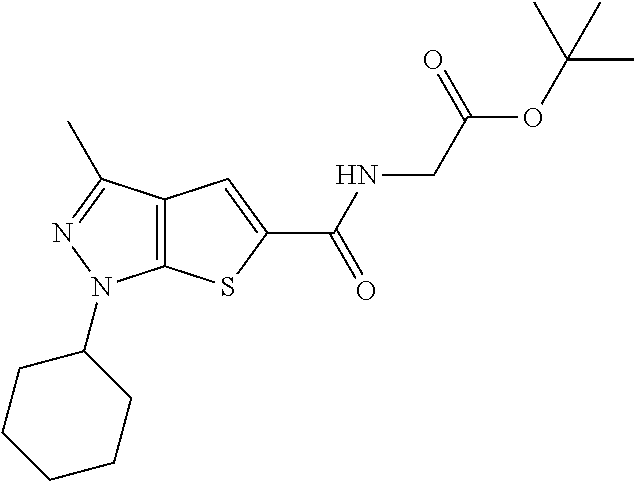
C(NC(=O)C1=CC2=C(S1)N(C1CCCCC1)N=C2C)C(OC(C)(C)C)=O
